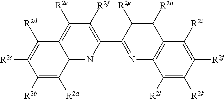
C12=NC(C3=NC4=C(C([R2h])=C3[R2g])C([R2i])=C([R2j])C([R2k])=C4[R2l])=C([R2f])C([R2e])=C1C([R2d])=C([R2c])C([R2b])=C2[R2a]
